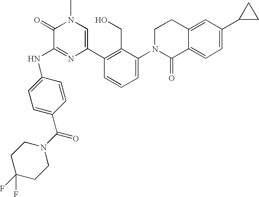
N(C1=NC(C2=C(CO)C(N3C(=O)C4=CC=C(C5CC5)C=C4CC3)=CC=C2)=CN(C)C1=O)C1=CC=C(C(N2CCC(F)(F)CC2)=O)C=C1
